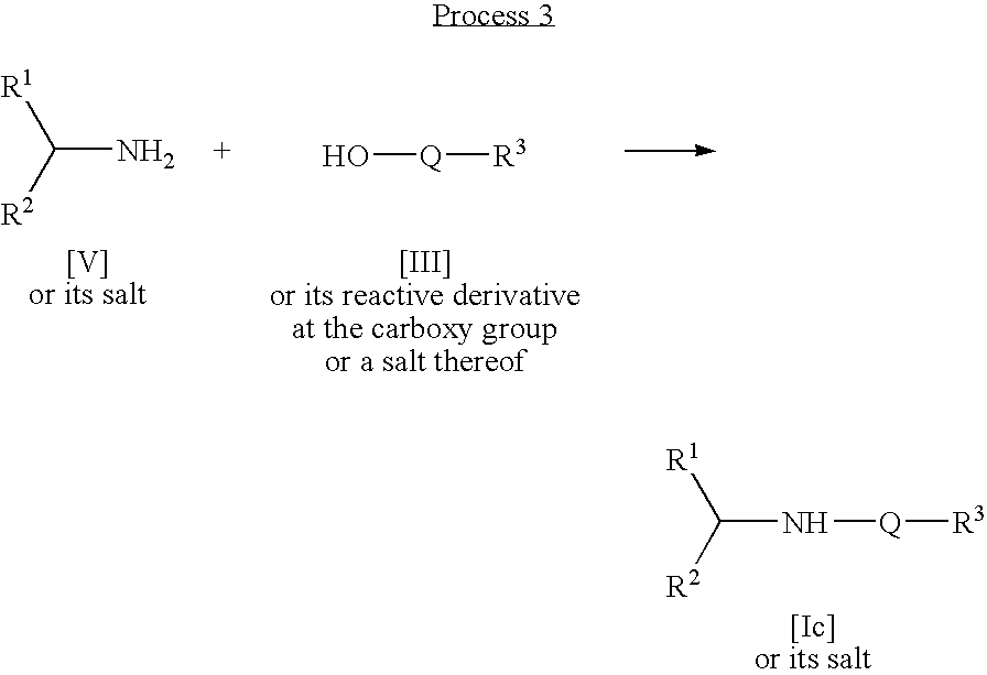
[R1]C([R2])N[Q][R3].[R1]C([R2])N.[Q]([R3])O
